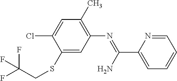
C1(C)=C(N=C(C2=CC=CC=N2)N)C=C(SCC(F)(F)F)C(Cl)=C1
